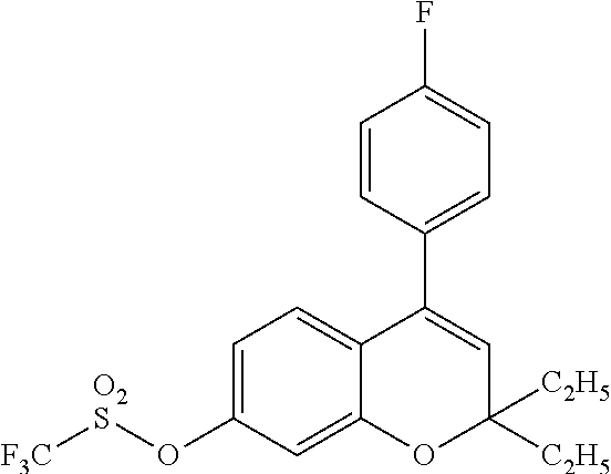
C1=C(O[O2S][F3C])C=C2C(=C1)C(C1=CC=C(F)C=C1)=CC([C2H5])([C2H5])O2
